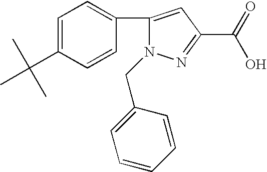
C1=CC(CN2N=C(C(O)=O)C=C2C2=CC=C(C(C)(C)C)C=C2)=CC=C1
